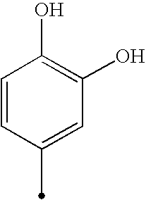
C1=CC(C)=CC(O)=C1O
